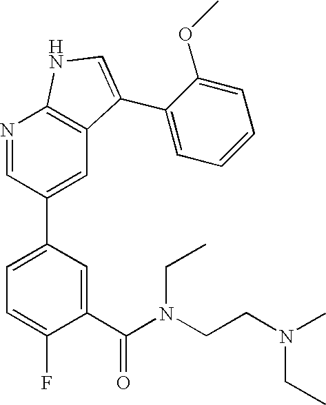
C1(C(N(CCN(C)CC)CC)=O)=CC(C2=CC3=C(N=C2)NC=C3C2=CC=CC=C2OC)=CC=C1F
